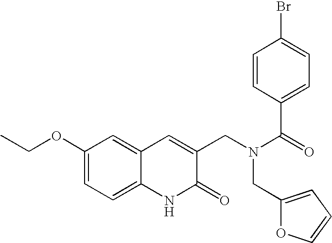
C1(OCC)=CC=C2C(=C1)C=C(CN(CC1=CC=CO1)C(C1=CC=C(Br)C=C1)=O)C(=O)N2
